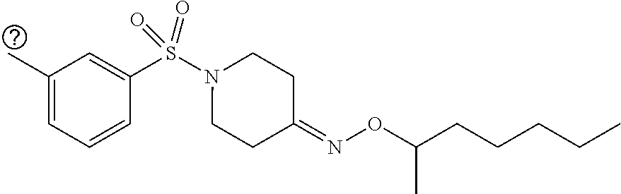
C1(C)=CC=CC(S(N2CCC(=NOC(CCCCC)C)CC2)(=O)=O)=C1
